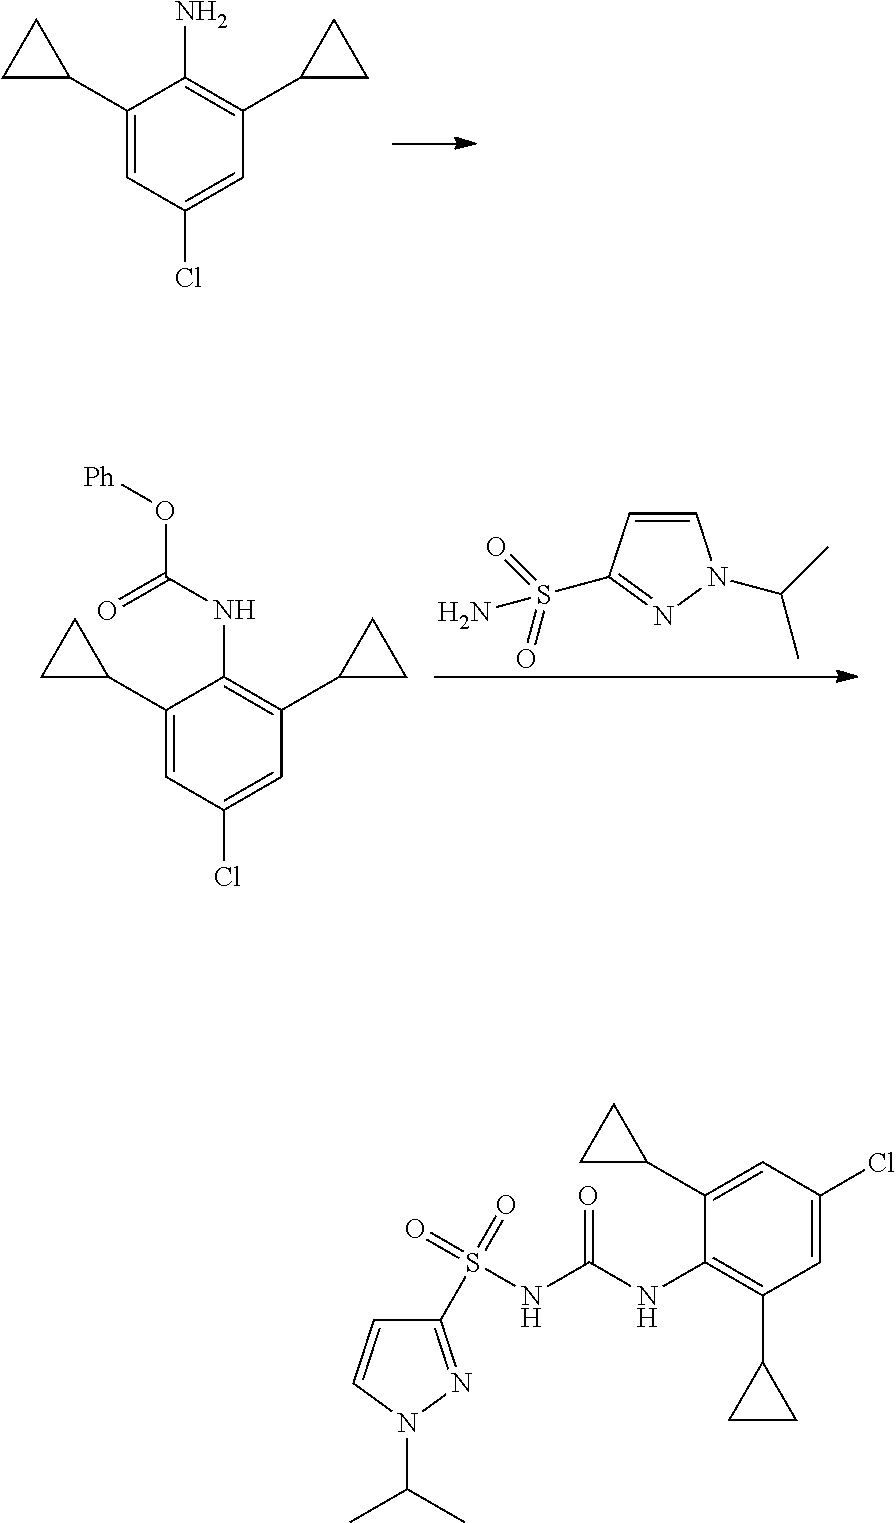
C1(C2CC2)=CC(Cl)=CC(C2CC2)=C1N.C1(C2CC2)=CC(Cl)=CC(C2CC2)=C1NC(O[Ph])=O.S(=O)(=O)(N)C1=NN(C(C)C)C=C1.C1(S(=O)(=O)NC(NC2=C(C3CC3)C=C(Cl)C=C2C2CC2)=O)=NN(C(C)C)C=C1
